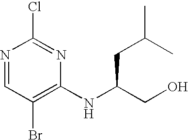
N1=CC(Br)=C(NC(CO)CC(C)C)N=C1Cl
